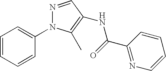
C1=CC=CC(N2N=CC(NC(C3=NC=CC=C3)=O)=C2C)=C1
